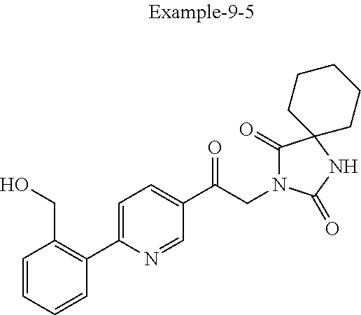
C1=CC=CC(C2=CC=C(C(CN3C(=O)C4(NC3=O)CCCCC4)=O)C=N2)=C1CO
